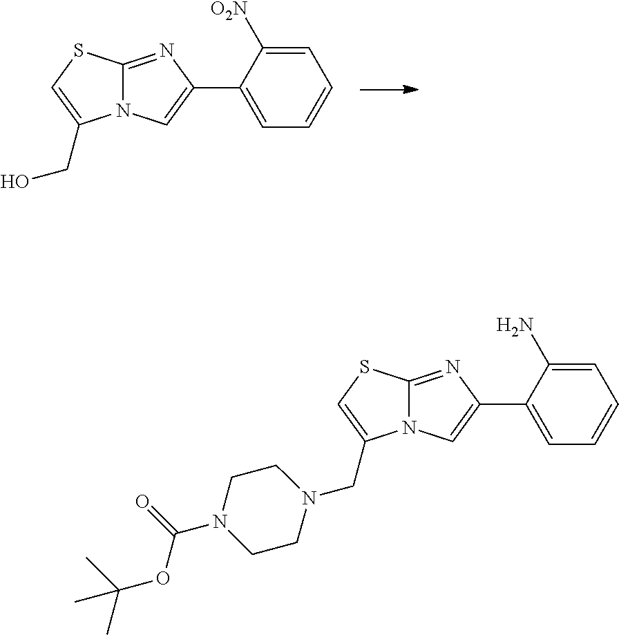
N12C(=NC(C3=CC=CC=C3[O2N])=C1)SC=C2CO.N12C(=NC(C3=CC=CC=C3N)=C1)SC=C2CN1CCN(C(=O)OC(C)(C)C)CC1
